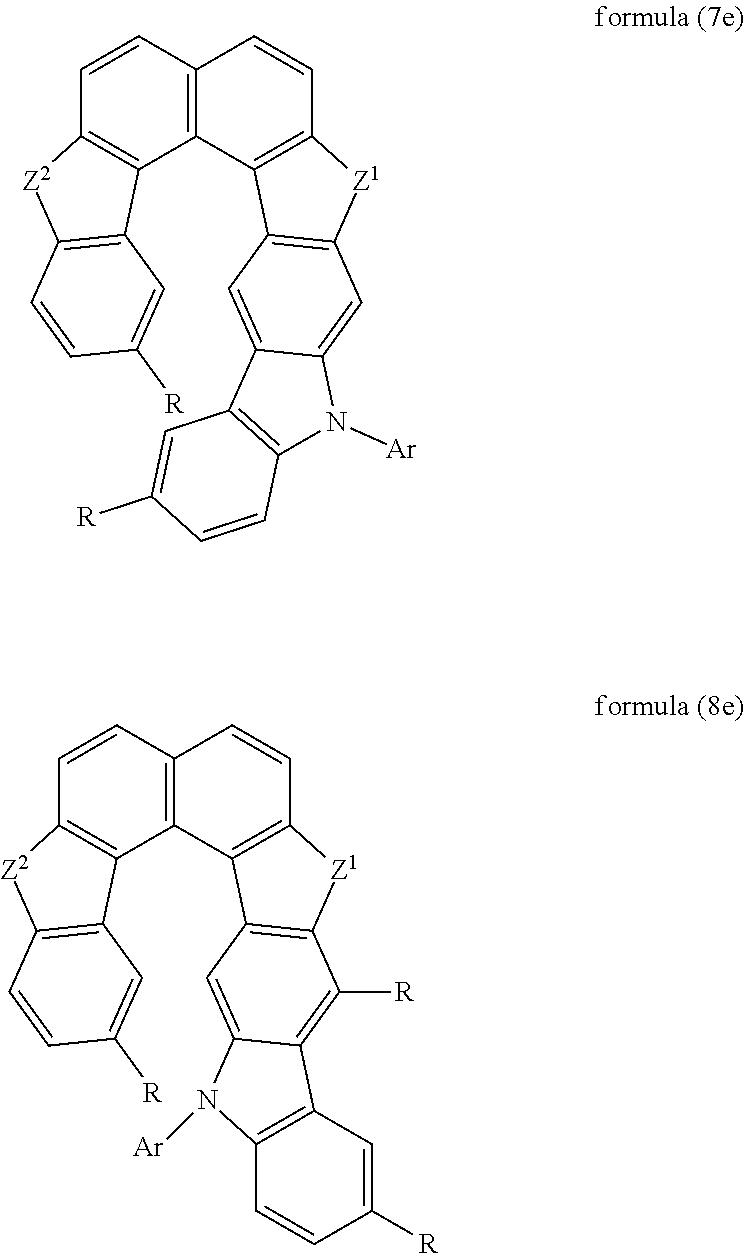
C12=CC3=C([Z1]C4=C3C3=C(C=CC5=C3C3=C(C=CC([R])=C3)[Z2]5)C=C4)C=C1N([Ar])C1=C2C=C([R])C=C1.C12=CC3=C([Z1]C4=C3C3=C(C=CC5=C3C3=C(C=CC([R])=C3)[Z2]5)C=C4)C([R])=C1C1=C(N2[Ar])C=CC([R])=C1
